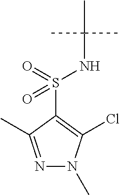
C1(S(=O)(=O)NC(C)(C)C)=C(Cl)N(C)N=C1C
